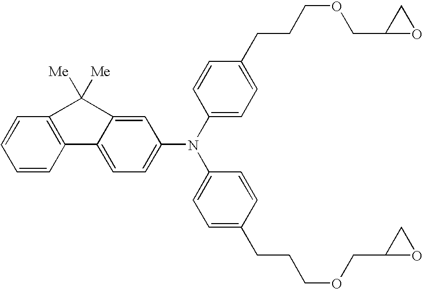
C1=CC2=C(C=C1)C([Me])([Me])C1=CC(N(C3=CC=C(CCCOCC4OC4)C=C3)C3=CC=C(CCCOCC4OC4)C=C3)=CC=C21
